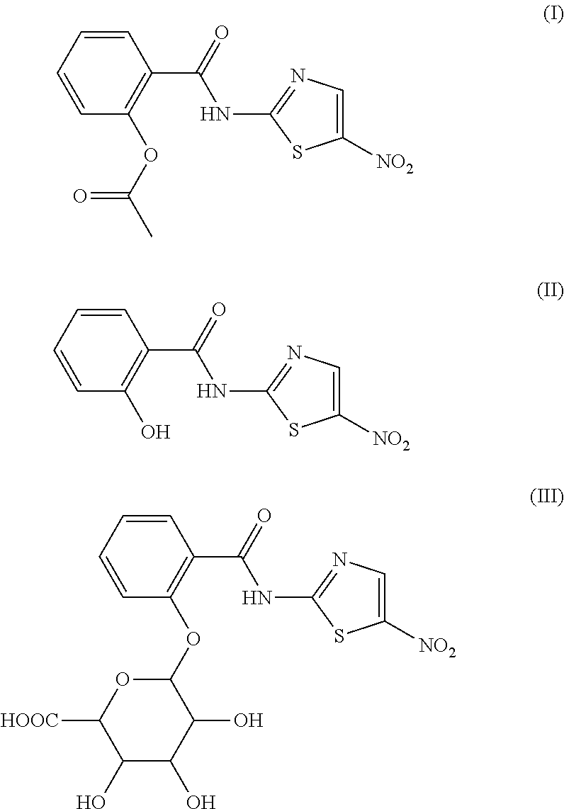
C1=CC=CC(OC(C)=O)=C1C(NC1=NC=C([NO2])S1)=O.C1=CC=CC(O)=C1C(NC1=NC=C([NO2])S1)=O.C1=CC=CC(OC2OC([HOOC])C(O)C(O)C2O)=C1C(NC1=NC=C([NO2])S1)=O
